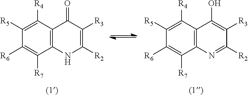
C1([R5])=C([R4])C2=C(C([R7])=C1[R6])NC([R2])=C([R3])C2=O.C1([R5])=C([R4])C2=C(C([R7])=C1[R6])N=C([R2])C([R3])=C2O
